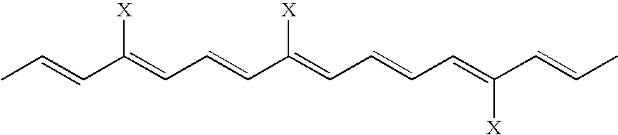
CC=CC(=CC=CC(=CC=CC=C(C=CC)[X])[X])[X]
